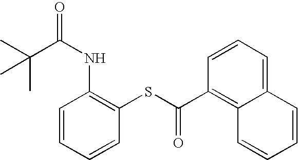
CC(C(NC1=C(SC(C2=C3C(=CC=C2)C=CC=C3)=O)C=CC=C1)=O)(C)C
